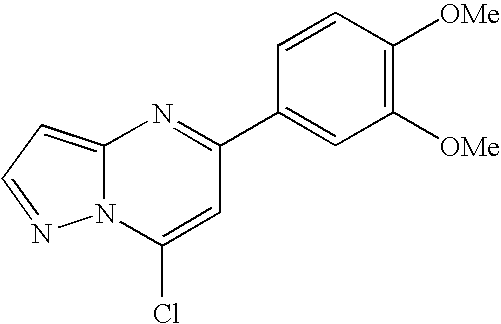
C12=CC=NN1C(Cl)=CC(C1=CC([OMe])=C([OMe])C=C1)=N2
